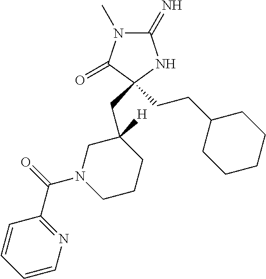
C1(=N)N(C)C(=O)C(CCC2CCCCC2)(CC2([H])CN(C(=O)C3=NC=CC=C3)CCC2)N1
